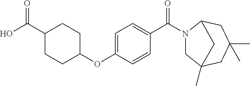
OC(C1CCC(OC2=CC=C(C(N3CC4(C)CC(C)(C)CC3C4)=O)C=C2)CC1)=O
